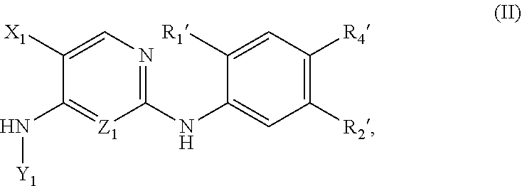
C1([X1])=CN=C(NC2=CC([R2])=C([R4])C=C2[R1])[Z1]=C1N[Y1]
